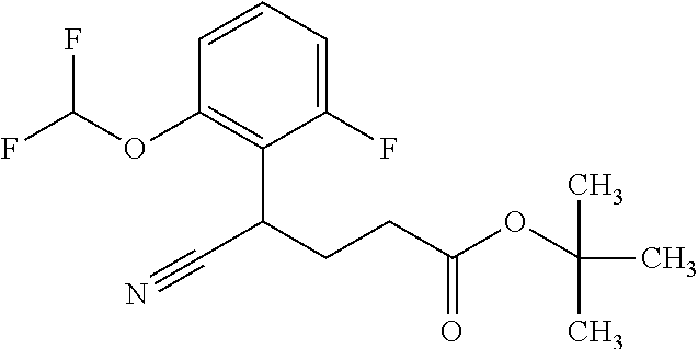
C1(OC(F)F)=C(C(C#N)CCC(=O)OC(C)(C)C)C(F)=CC=C1
